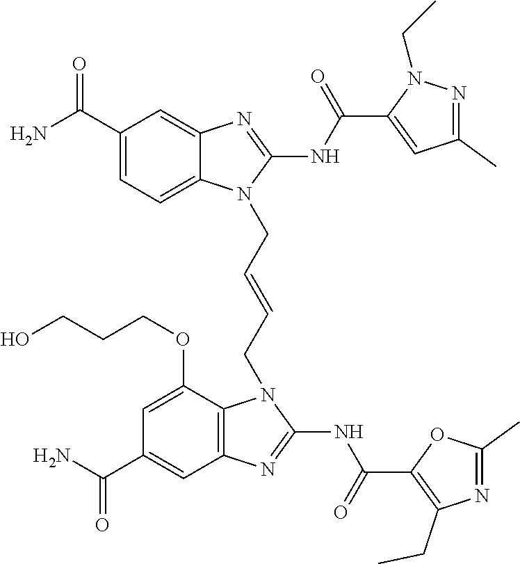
NC(C1=CC=C2C(=C1)N=C(NC(=O)C1=CC(C)=NN1CC)N2CC=CCN1C2=C(C=C(C(N)=O)C=C2OCCCO)N=C1NC(=O)C1=C(CC)N=C(C)O1)=O
